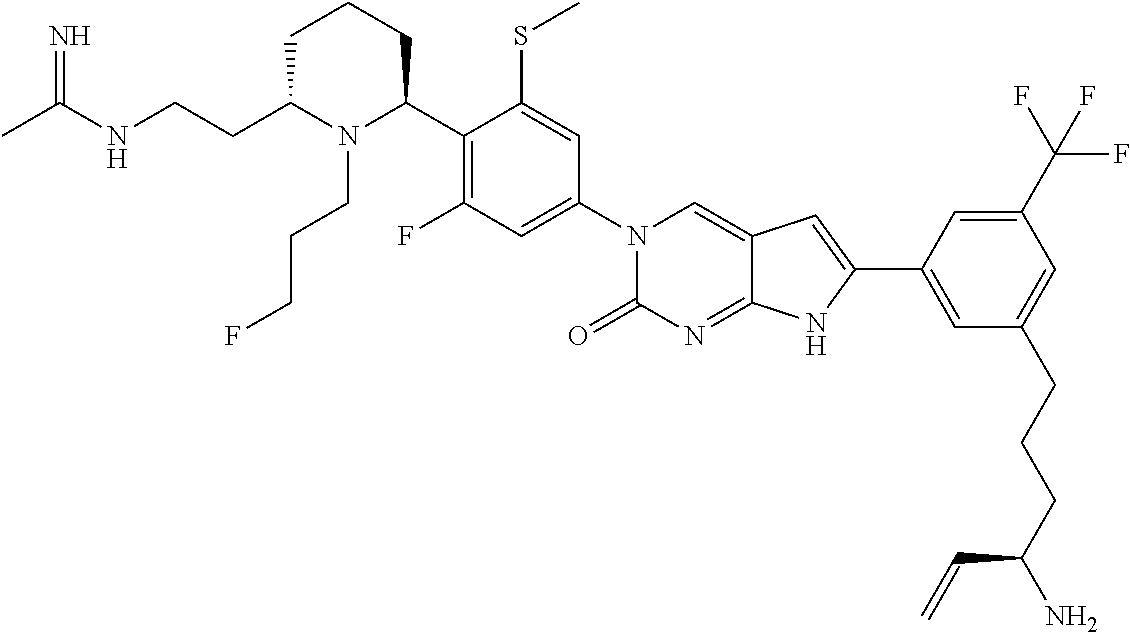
C1C(CCNC(C)=N)N(CCCF)C(C2=C(F)C=C(N3C(=O)N=C4C(=C3)C=C(C3=CC(CCCC(N)C=C)=CC(C(F)(F)F)=C3)N4)C=C2SC)CC1
